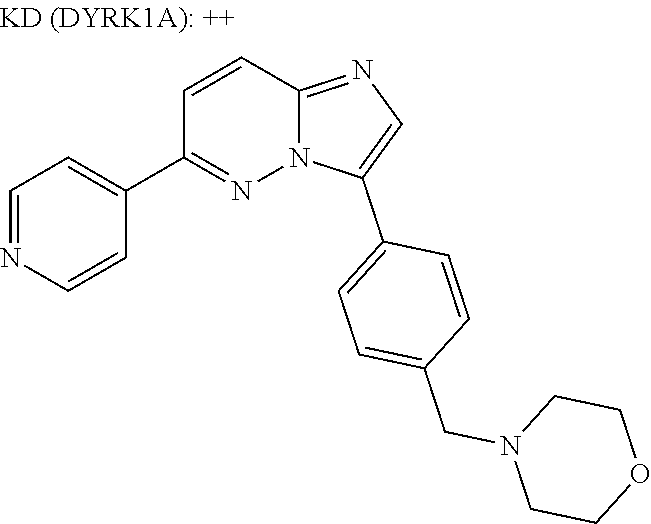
C1=NC=CC(C2=NN3C(=NC=C3C3=CC=C(CN4CCOCC4)C=C3)C=C2)=C1
